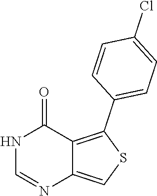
C1=NC2=CSC(C3=CC=C(Cl)C=C3)=C2C(=O)N1
